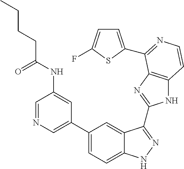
C1(C2=CN=CC(NC(CCCC)=O)=C2)=CC=C2C(=C1)C(C1=NC3=C(N1)C=CN=C3C1=CC=C(F)S1)=NN2
